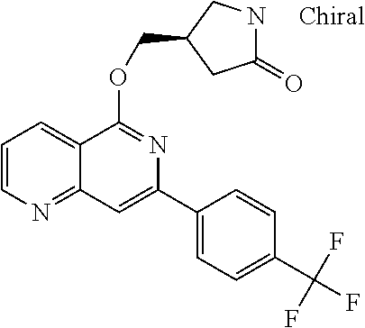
C1(C2=CC3=NC=CC=C3C(OCC3CC(=O)NC3)=N2)=CC=C(C(F)(F)F)C=C1
